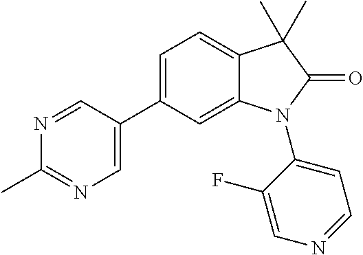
C1=C(C2=CN=C(C)N=C2)C=C2C(=C1)C(C)(C)C(=O)N2C1=CC=NC=C1F
